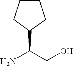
C1CCC(C(CO)N)C1
